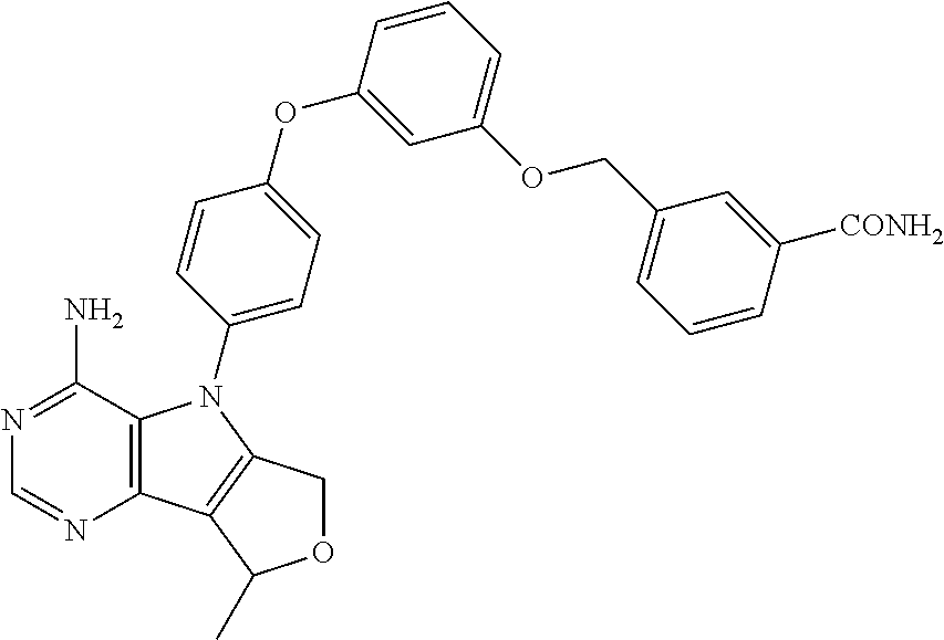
C12=C(C(N)=NC=N1)N(C1=CC=C(OC3=CC(OCC4=CC=CC([CONH2])=C4)=CC=C3)C=C1)C1=C2C(C)OC1
